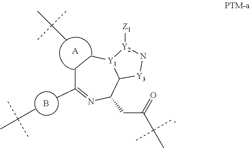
B.C1C(C)=NC(CC(C(C)(C)C)=O)C2[Y1](C1)[Y2]([Z1])N[Y3]2.CC(C)(C)C.[A].CC(C)(C)C
